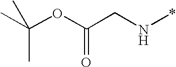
C(CN*)(OC(C)(C)C)=O
